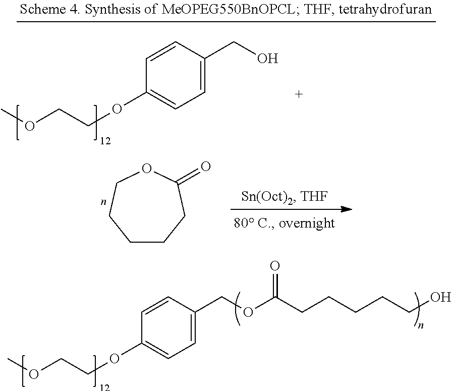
O(CCOC1=CC=C(COC(CCCCCO)=O)C=C1)C.C1CCC(=O)OCC1.O(CCOC1=CC=C(CO)C=C1)C
